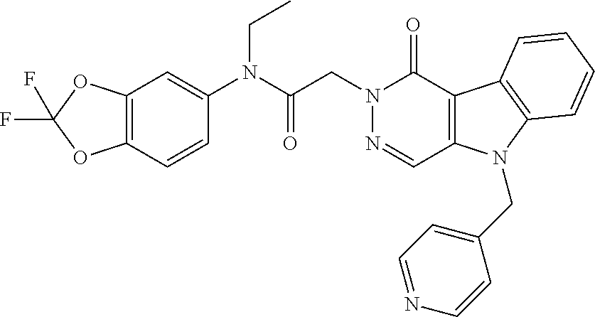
C12=C(OC(F)(F)O1)C=C(N(C(CN1N=CC3=C(C1=O)C1=C(N3CC3=CC=NC=C3)C=CC=C1)=O)CC)C=C2
